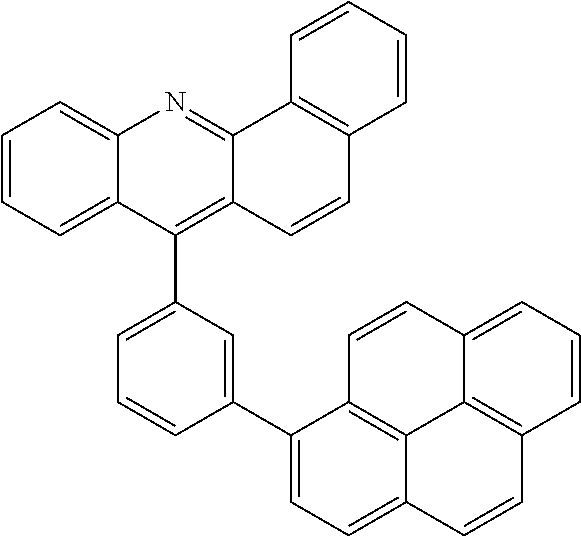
C1=CC=C2C(=C1)N=C1C(=C2C2=CC=CC(C3=CC=C4C5=C3C=CC3=CC=CC(=C53)C=C4)=C2)C=CC2=C1C=CC=C2
